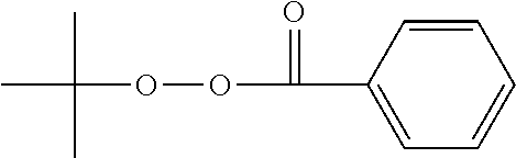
CC(C)(C)OOC(=O)C1=CC=CC=C1
